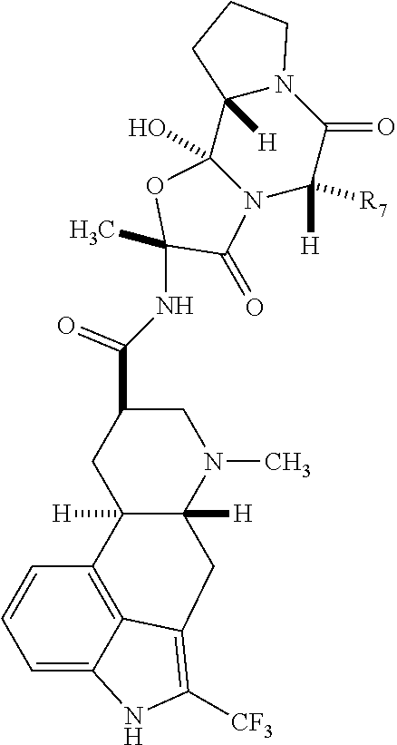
C12(O)N(C([H])([R7])C(=O)N3C1([H])CCC3)C(=O)C(C)(NC(C1CC3([H])C([H])(N(C)C1)CC1=C([CF3])NC4=CC=CC3=C41)=O)O2
